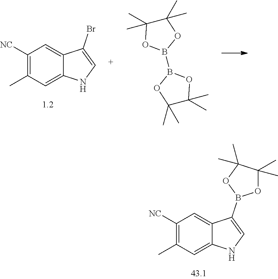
C1([NC])=C(C)C=C2C(=C1)C(B1OC(C)(C)C(C)(C)O1)=CN2.C1([NC])=C(C)C=C2C(=C1)C(Br)=CN2.C1(C)(C)C(C)(C)OB(B2OC(C)(C)C(C)(C)O2)O1
